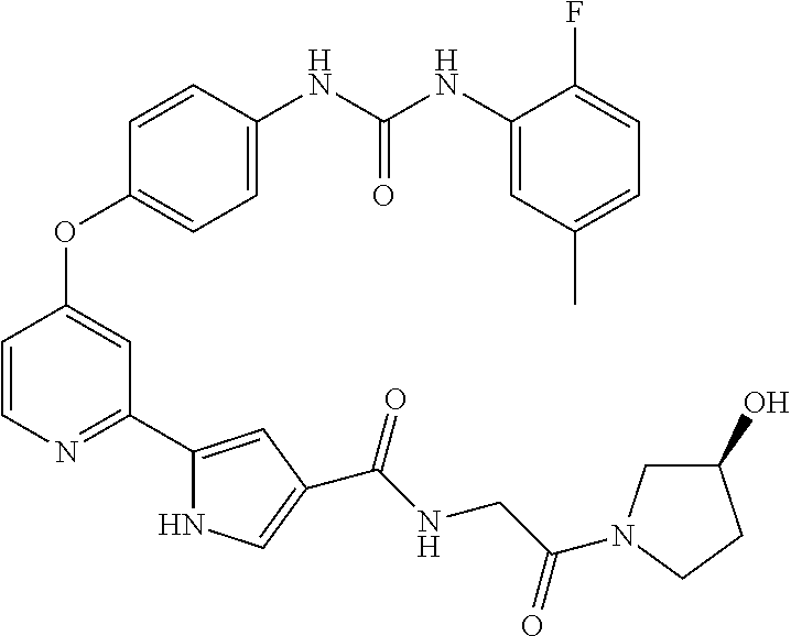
C1=C(NC(NC2=CC(C)=CC=C2F)=O)C=CC(OC2=CC(C3=CC(C(NCC(N4CC(O)CC4)=O)=O)=CN3)=NC=C2)=C1
